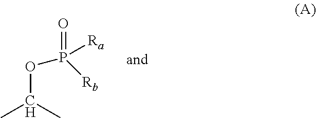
O(C(C)C)P(=O)([Rb])[Ra]
